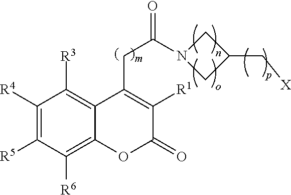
N1(C(CC2=C([R1])C(=O)OC3=C([R6])C([R5])=C([R4])C([R3])=C23)=O)CC(C[X])C1
